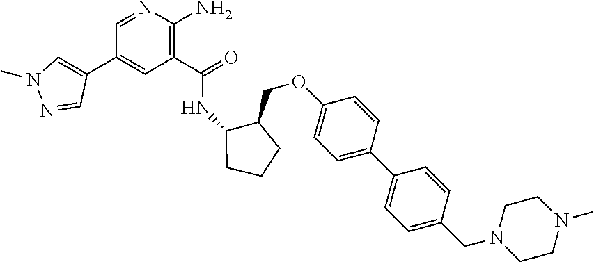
C1(C(=O)NC2C(COC3=CC=C(C4=CC=C(CN5CCN(C)CC5)C=C4)C=C3)CCC2)=C(N)N=CC(C2=CN(C)N=C2)=C1
